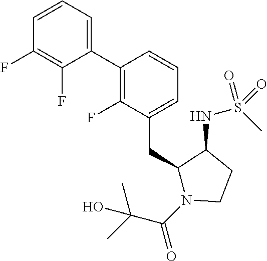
C1(C2=C(F)C(CC3N(C(C(C)(C)O)=O)CCC3NS(C)(=O)=O)=CC=C2)=CC=CC(F)=C1F
